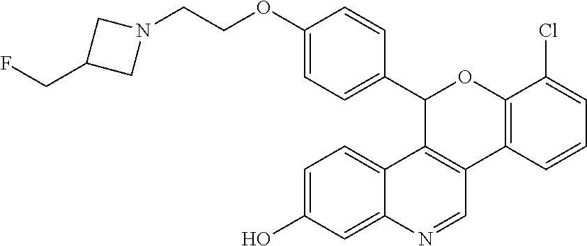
C1=C(O)C=C2C(=C1)C1=C(C=N2)C2=C(OC1C1=CC=C(OCCN3CC(CF)C3)C=C1)C(Cl)=CC=C2
